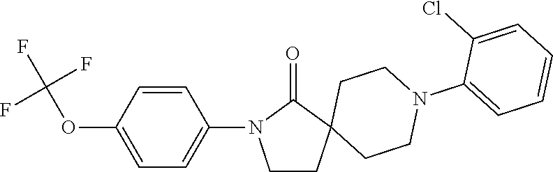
C1=CC(OC(F)(F)F)=CC=C1N1CCC2(C1=O)CCN(C1=CC=CC=C1Cl)CC2
